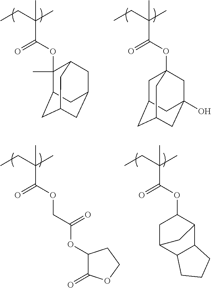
CCC(C)(C(OC12CC3CC(CC(O)(C1)C3)C2)=O)C.CCC(C)(C(OC1(C)C2CC3CC(CC1C3)C2)=O)C.CCC(C)(C(OCC(OC1C(=O)OCC1)=O)=O)C.CCC(C)(C(OC1CC2C3C(C1C2)CCC3)=O)C
